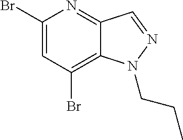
C1=C(Br)N=C2C(=C1Br)N(CCC)N=C2
